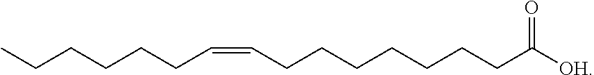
CCCCCCC=CCCCCCCCC([OH])=O
